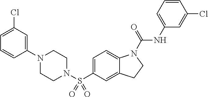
C1(N2CCN(S(C3=CC=C4C(=C3)CCN4C(=O)NC3=CC=CC(Cl)=C3)(=O)=O)CC2)=CC(Cl)=CC=C1
